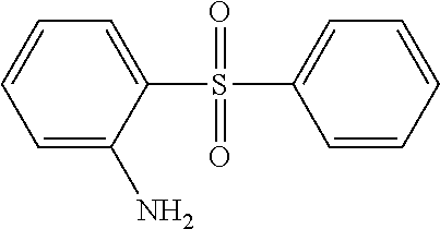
C1=C(N)C(S(=O)(=O)C2=CC=CC=C2)=CC=C1
